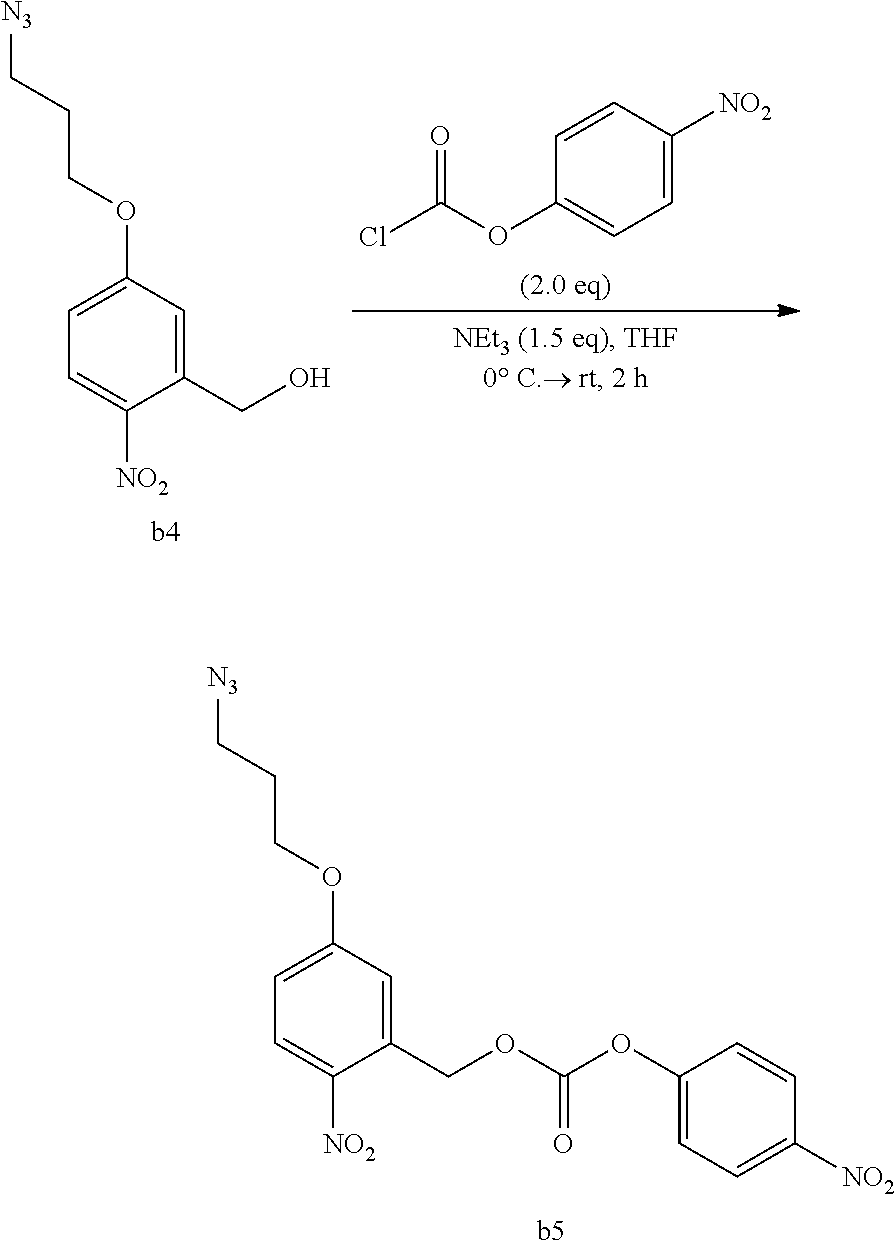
C1=C(OCCC[N3])C=C(COC(OC2=CC=C([NO2])C=C2)=O)C([NO2])=C1.C1=C(OCCC[N3])C=C(CO)C([NO2])=C1.ClC(OC1=CC=C([NO2])C=C1)=O
